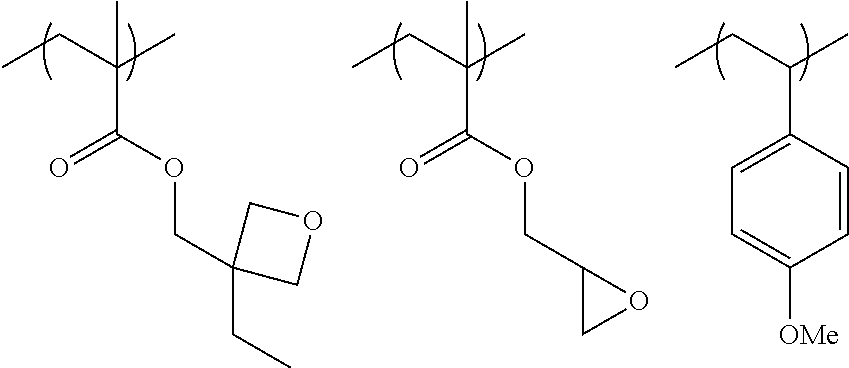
CCC(C)(C(=O)OCC1(CC)COC1)C.CCC(C)(C(=O)OCC1CO1)C.CCC(C)C1=CC=C([OMe])C=C1
